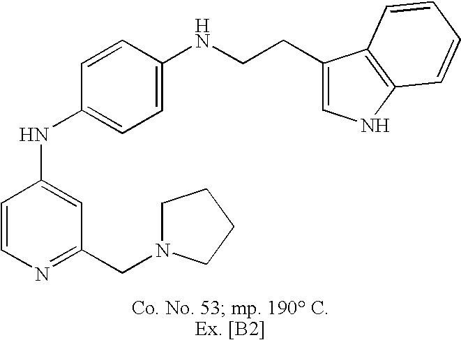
C1=CN=C(CN2CCCC2)C=C1NC1=CC=C(NCCC2=CNC3=C2C=CC=C3)C=C1
